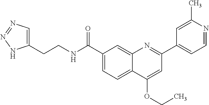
C1(C(NCCC2=CN=NN2)=O)=CC=C2C(=C1)N=C(C1=CC=NC(C)=C1)C=C2OCC
